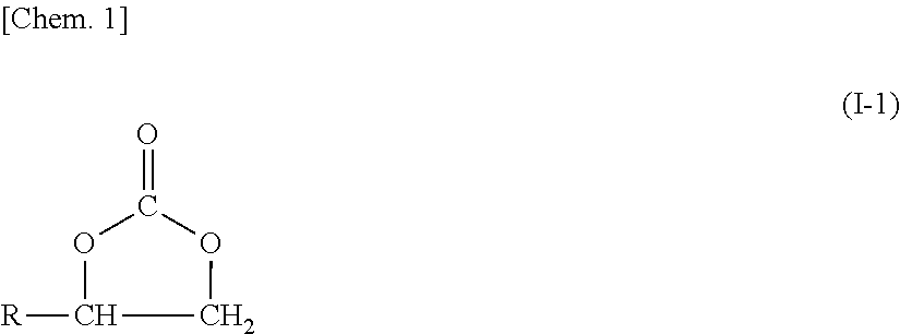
O=C1OCC([R])O1
